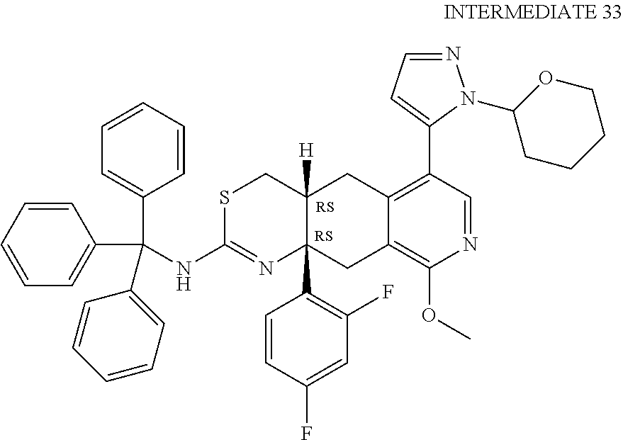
[RS].[RS].C(NC1=NC2(C3=C(F)C=C(F)C=C3)C([H])(CC3=C(C4=CC=NN4C4CCCCO4)C=NC(OC)=C3C2)CS1)(C1=CC=CC=C1)(C1=CC=CC=C1)C1=CC=CC=C1
